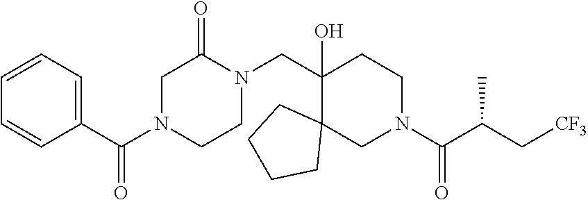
N1(C(C2=CC=CC=C2)=O)CC(=O)N(CC2(O)C3(CN(C(C(C[CF3])C)=O)CC2)CCCC3)CC1
